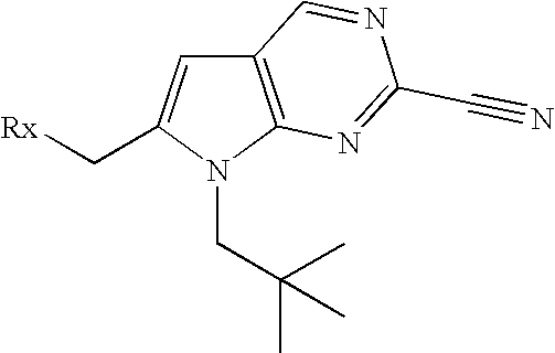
C1(C[Rx])=CC2=C(N1CC(C)(C)C)N=C(C#N)N=C2
